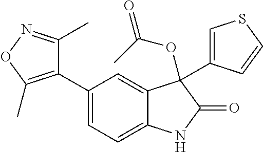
C1=C(C2=C(C)ON=C2C)C=C2C(=C1)NC(=O)C2(OC(C)=O)C1=CSC=C1
